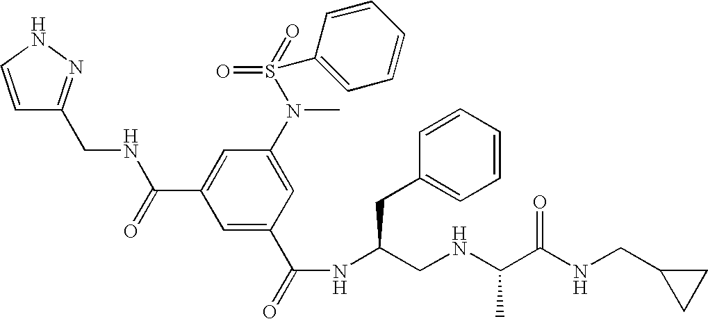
C1=CNN=C1CNC(C1=CC(N(S(=O)(=O)C2=CC=CC=C2)C)=CC(C(=O)NC(CNC(C(NCC2CC2)=O)C)CC2=CC=CC=C2)=C1)=O
